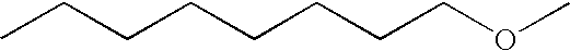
CCCCCCCCOC
